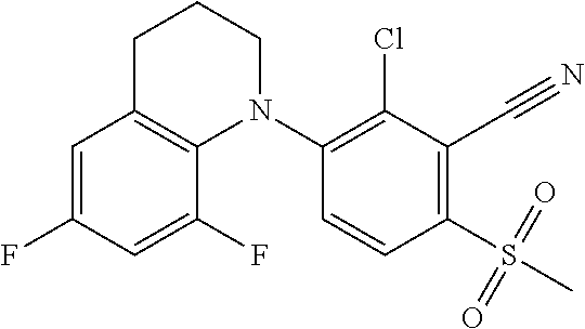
C1=C(F)C=C(F)C2=C1CCCN2C1=C(Cl)C(C#N)=C(S(C)(=O)=O)C=C1
